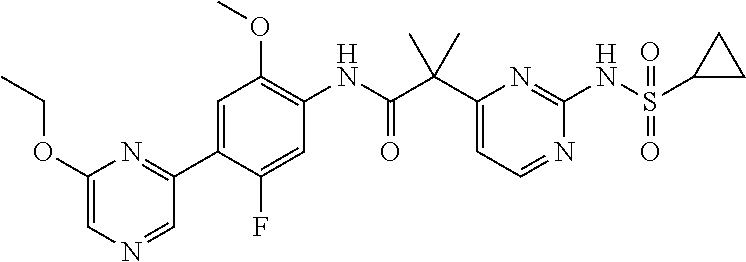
C1(C(C(NC2=C(OC)C=C(C3=NC(OCC)=CN=C3)C(F)=C2)=O)(C)C)=CC=NC(NS(C2CC2)(=O)=O)=N1
